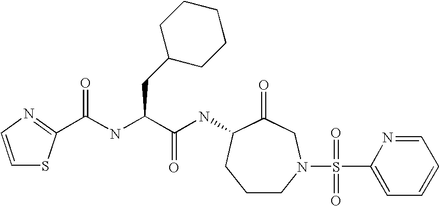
C1CN(S(C2=CC=CC=N2)(=O)=O)CC(=O)C(NC(C(CC2CCCCC2)NC(=O)C2=NC=CS2)=O)C1
